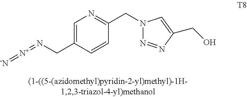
C1=C(CN=[N+]=[-N])C=CC(CN2N=NC(CO)=C2)=N1
